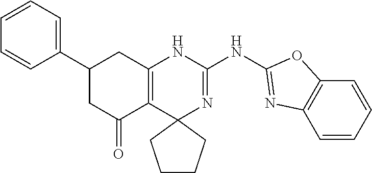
C1(C2=CC=CC=C2)CC(=O)C2=C(C1)NC(NC1=NC3=C(C=CC=C3)O1)=NC21CCCC1
